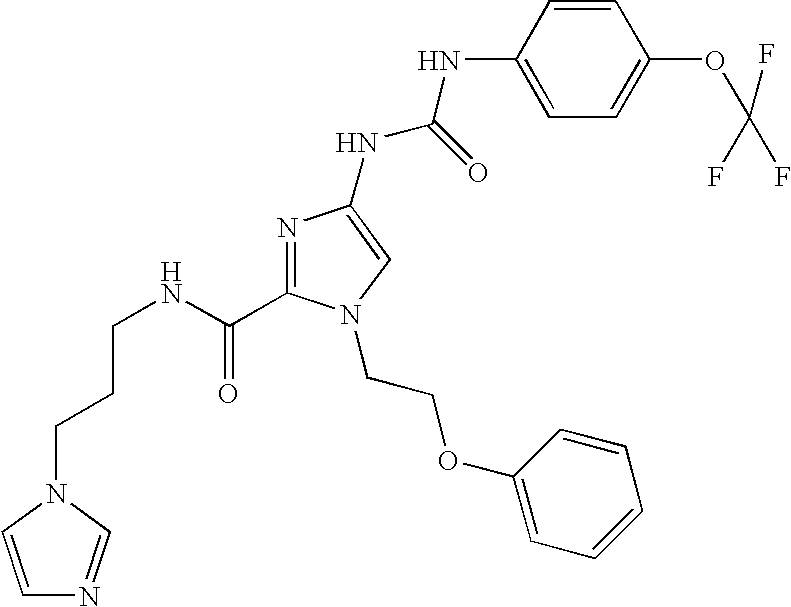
C(CNC(=O)C1=NC(NC(NC2=CC=C(OC(F)(F)F)C=C2)=O)=CN1CCOC1=CC=CC=C1)CN1C=NC=C1
